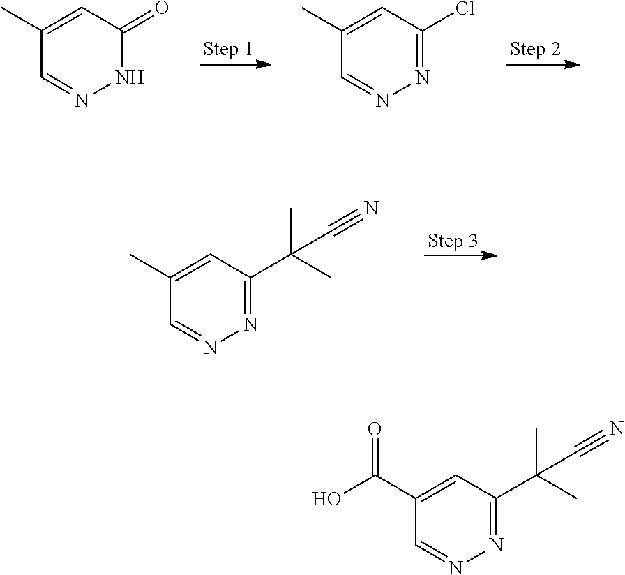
N1C(=O)C=C(C)C=N1.N1=C(Cl)C=C(C)C=N1.N1=C(C(C)(C)C#N)C=C(C)C=N1.N1=C(C(C)(C)C#N)C=C(C(O)=O)C=N1
